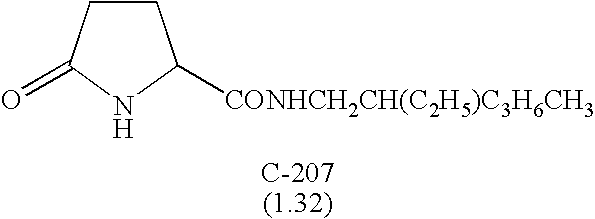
C1CC(=O)NC1[CONHCH2CH(C2H5)C3H6CH3]
